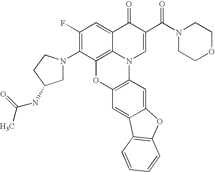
C12=C3C(=CC(F)=C1N1CC(NC(C)=O)CC1)C(=O)C(C(=O)N1CCOCC1)=CN3C1=C(O2)C=C2C(=C1)OC1=C2C=CC=C1
